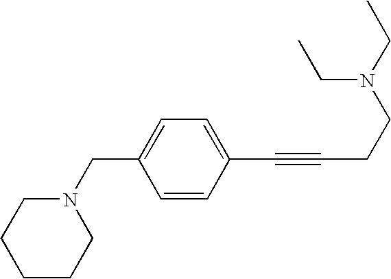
C(N(CCC#CC1=CC=C(CN2CCCCC2)C=C1)CC)C
